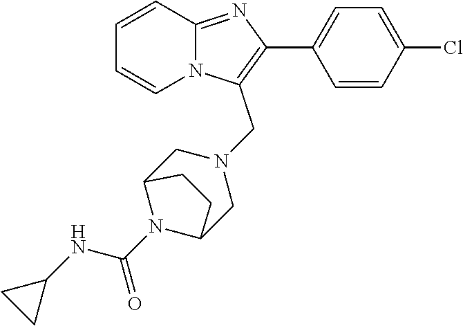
C1=CC=CN2C1=NC(C1=CC=C(Cl)C=C1)=C2CN1CC2N(C(NC3CC3)=O)C(C1)CC2
